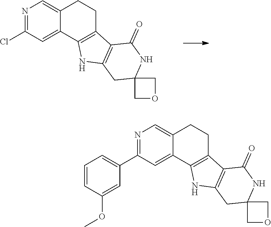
N1=C(Cl)C=C2C(=C1)CCC1=C2NC2=C1C(=O)NC1(C2)COC1.N1=C(C2=CC=CC(OC)=C2)C=C2C(=C1)CCC1=C2NC2=C1C(=O)NC1(C2)COC1
